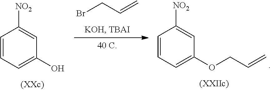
C1=CC=C(O)C=C1[NO2].BrCC=C.C1=CC=C(OCC=C)C=C1[NO2]
